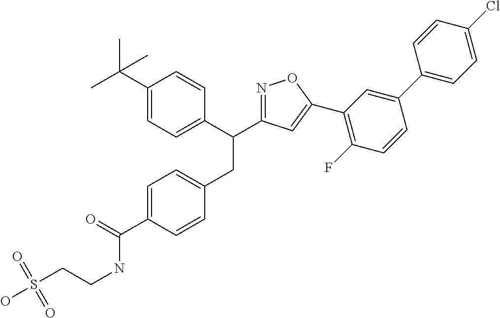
C1=C(C(=O)NCCS(O)(=O)=O)C=CC(CC(C2=CC=C(C(C)(C)C)C=C2)C2=NOC(C3=C(F)C=CC(C4=CC=C(Cl)C=C4)=C3)=C2)=C1
